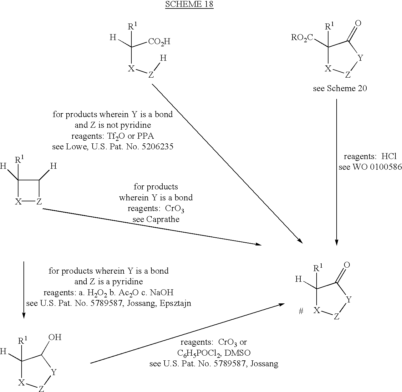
C1([RO2C])([R1])[X][Z][Y]C1=O.C1([H])([R1])[X][Z]C1[H].C([X][Z][H])([CO2H])([H])[R1].C1([H])([R1])[X][Z][Y]C1=O.C1([H])([R1])[X][Z][Y]C1O
